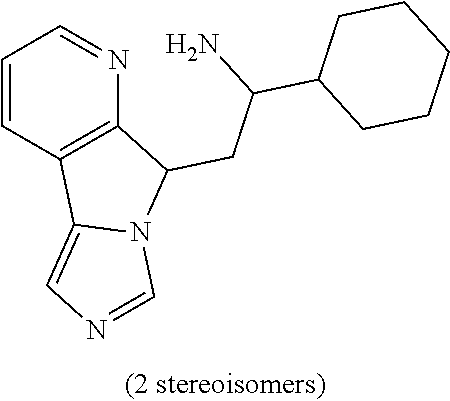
C1=CC2=C(N=C1)C(CC(C1CCCCC1)N)N1C2=CN=C1
